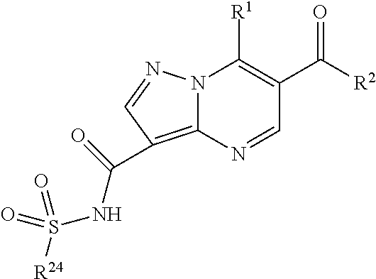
N12C(=C(C(NS([R24])(=O)=O)=O)C=N1)N=CC(C([R2])=O)=C2[R1]
